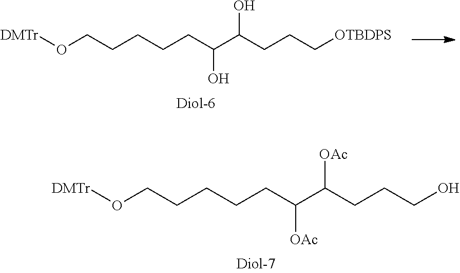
[DMTr]OCCCCCC(C(CCC[OTBDPS])O)O.[DMTr]OCCCCCC(C(CCCO)[OAc])[OAc]
